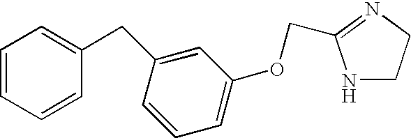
C1(CC2=CC(OCC3=NCCN3)=CC=C2)=CC=CC=C1
